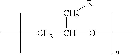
CC(C)(C)CC(OC(C)(C)C)C[R]
